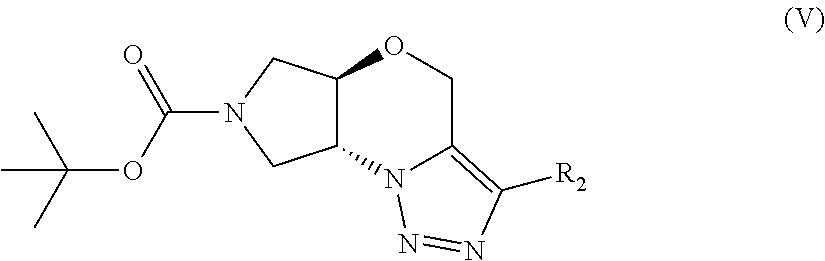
C12C(CN(C(OC(C)(C)C)=O)C1)OCC1=C([R2])N=NN21
